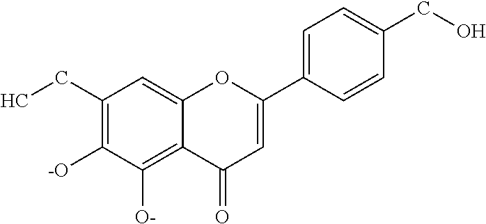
C12=C([O-])C([-O])=C(CC)C=C1OC(C1=CC=C(CO)C=C1)=CC2=O
